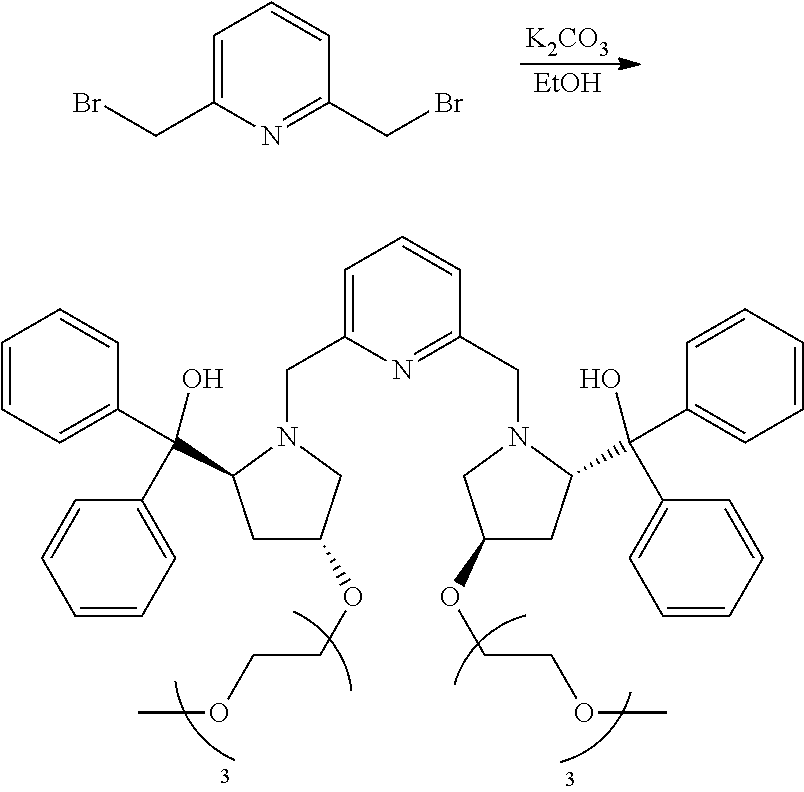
[K2CO3].[EtOH].C1=C(CBr)N=C(CBr)C=C1.C1=C(CN2C(C(C3=CC=CC=C3)(C3=CC=CC=C3)O)CC(OCCOC)C2)N=C(CN2CC(OCCOC)CC2C(C2=CC=CC=C2)(C2=CC=CC=C2)O)C=C1
